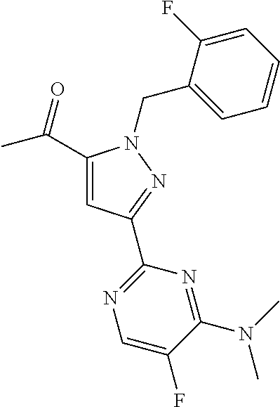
C1(C(=O)C)=CC(C2=NC=C(F)C(N(C)C)=N2)=NN1CC1=CC=CC=C1F
